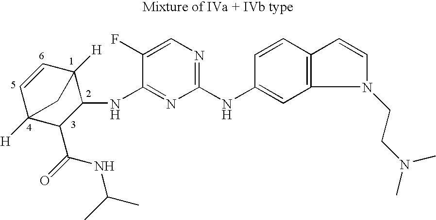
C1=CC2([H])C(NC3=NC(NC4=CC5=C(C=C4)C=CN5CCN(C)C)=NC=C3F)C(C(=O)NC(C)C)C1([H])C2
